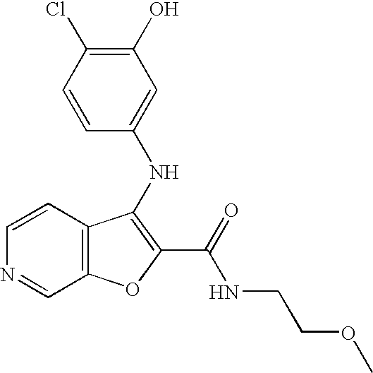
N(C1=C(C(=O)NCCOC)OC2=C1C=CN=C2)C1=CC(O)=C(Cl)C=C1
